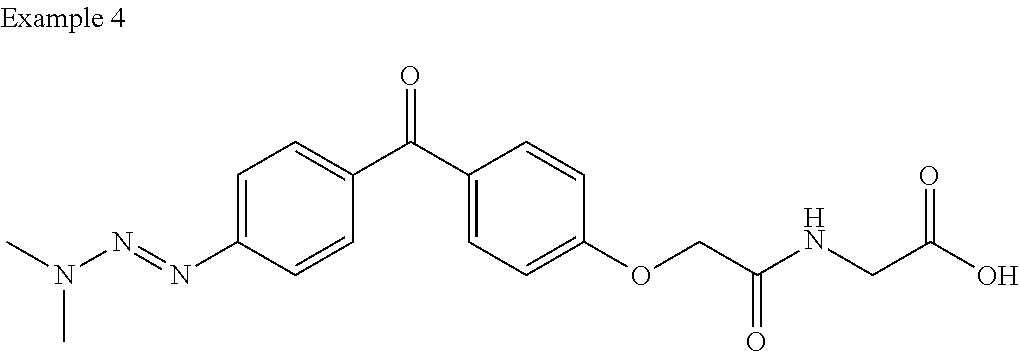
C1=C(N=NN(C)C)C=CC(C(C2=CC=C(OCC(NCC(O)=O)=O)C=C2)=O)=C1
